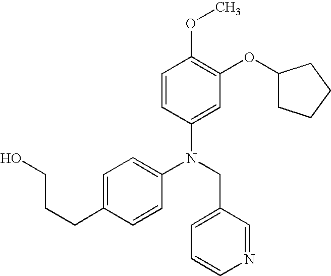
N(CC1=CC=CN=C1)(C1=CC=C(CCCO)C=C1)C1=CC(OC2CCCC2)=C(OC)C=C1
